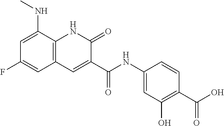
C(=O)(C1=CC2=C(NC1=O)C(NC)=CC(F)=C2)NC1=CC(O)=C(C(O)=O)C=C1
